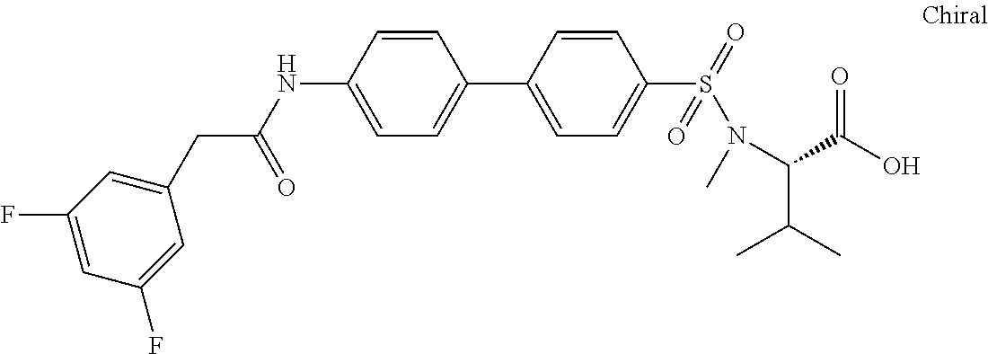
C(C(NC1=CC=C(C2=CC=C(S(=O)(=O)N(C(C(C)C)C(O)=O)C)C=C2)C=C1)=O)C1=CC(F)=CC(F)=C1
